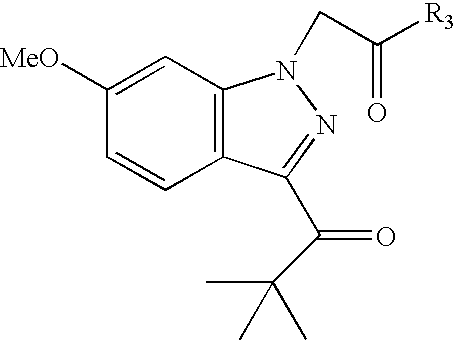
C1([MeO])=CC2=C(C=C1)C(C(=O)C(C)(C)C)=NN2CC(=O)[R3]
